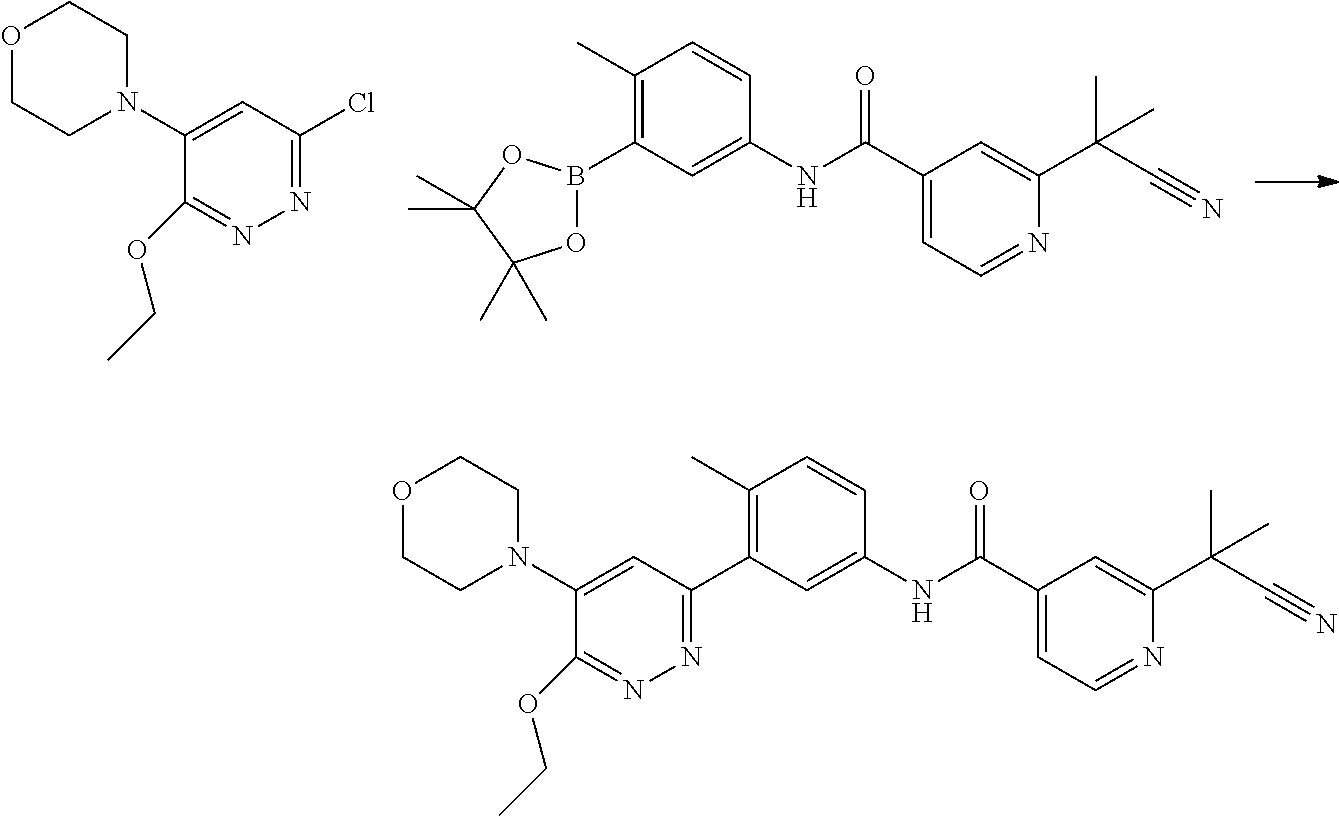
B1(C2=C(C)C=CC(NC(C3=CC=NC(C(C#N)(C)C)=C3)=O)=C2)OC(C)(C)C(C)(C)O1.C1(N2CCOCC2)=CC(Cl)=NN=C1OCC.C1(C2=NN=C(OCC)C(N3CCOCC3)=C2)=C(C)C=CC(NC(C2=CC=NC(C(C)(C)C#N)=C2)=O)=C1
